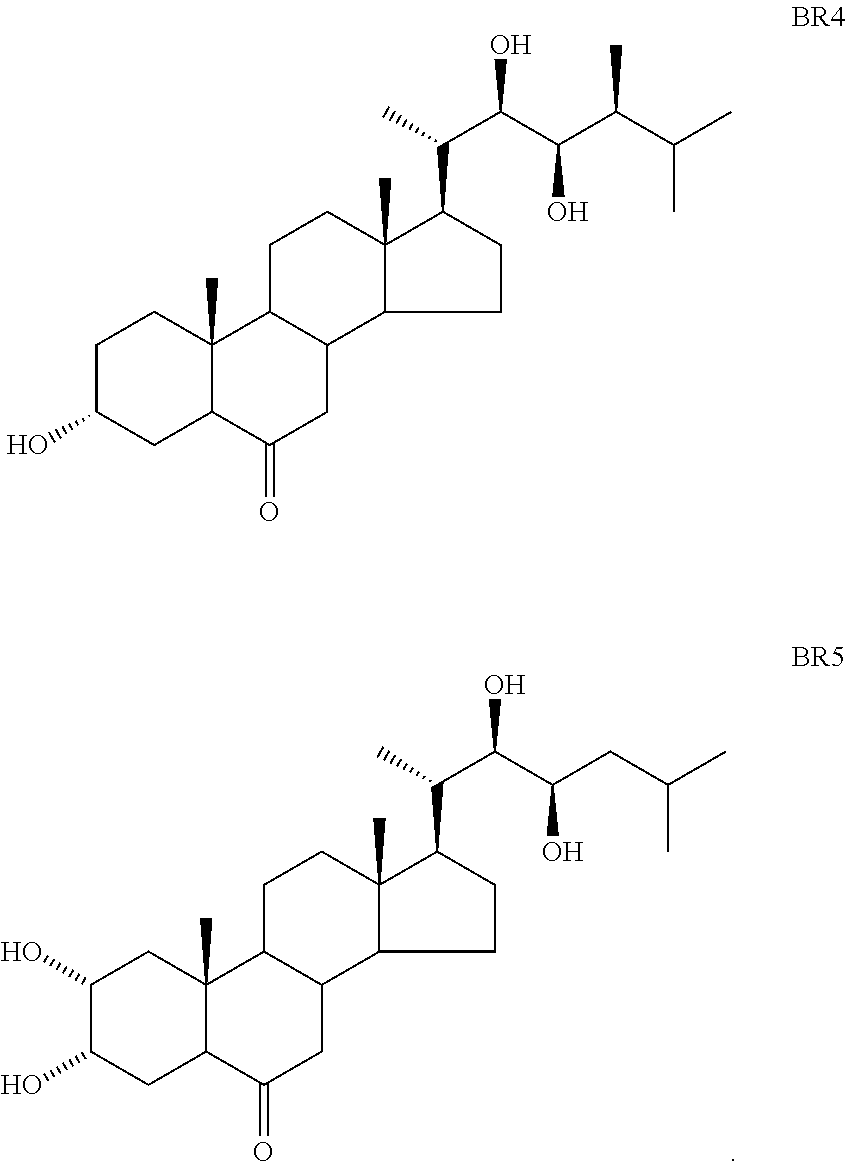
C1(O)C(O)CC2C(C)(C1)C1C(CC2=O)C2C(C)(CC1)C(C(C)C(C(CC(C)C)O)O)CC2.C1C(O)CC2C(C)(C1)C1C(CC2=O)C2C(C)(CC1)C(C(C)C(C(C(C(C)C)C)O)O)CC2
